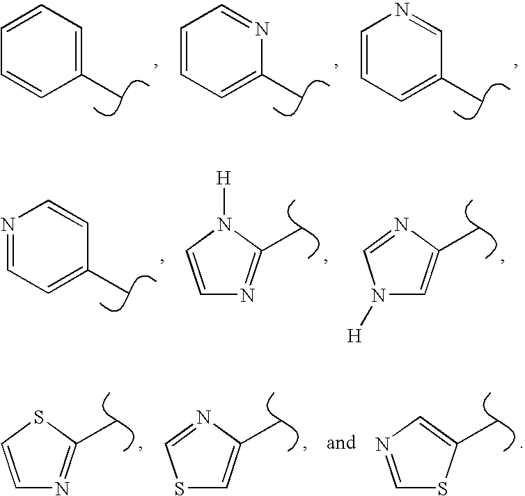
C1=CC=C(C)C=C1.C1=CC=C(C)N=C1.C1=CC=C(C)C=N1.N1=CC=C(C)C=C1.C1=CN([H])C(C)=N1.N1([H])C=C(C)N=C1.C1=CSC(C)=N1.S1C=C(C)N=C1.C1=NC=C(C)S1
